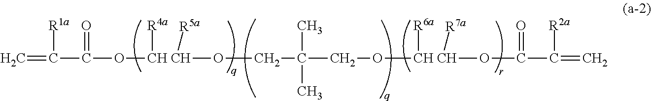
C=C(C(O[CH CH](OCC(CO[CH CH](OC(C(=C)[R2a])=O)([R6a])[R7a])(C)C)([R4a])[R5a])=O)[R1a]
